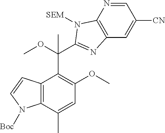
C12=C(C(C)=CC(OC)=C1C(OC)(C)C1=NC3=C(N=CC([CN])=C3)N1[SEM])N([Boc])C=C2
